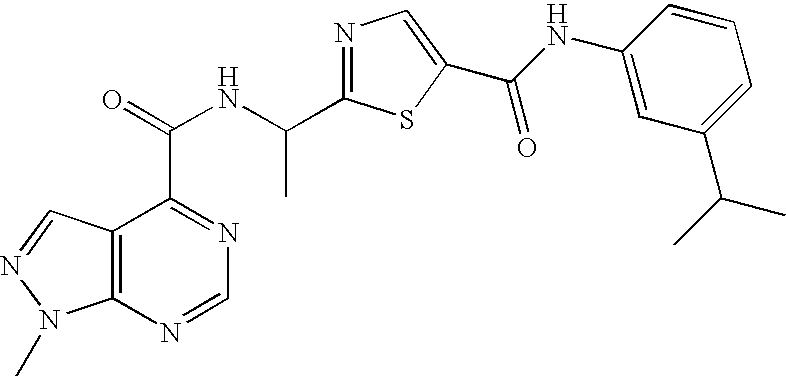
C12=C(N=CN=C1C(=O)NC(C1=NC=C(C(NC3=CC(C(C)C)=CC=C3)=O)S1)C)N(C)N=C2
